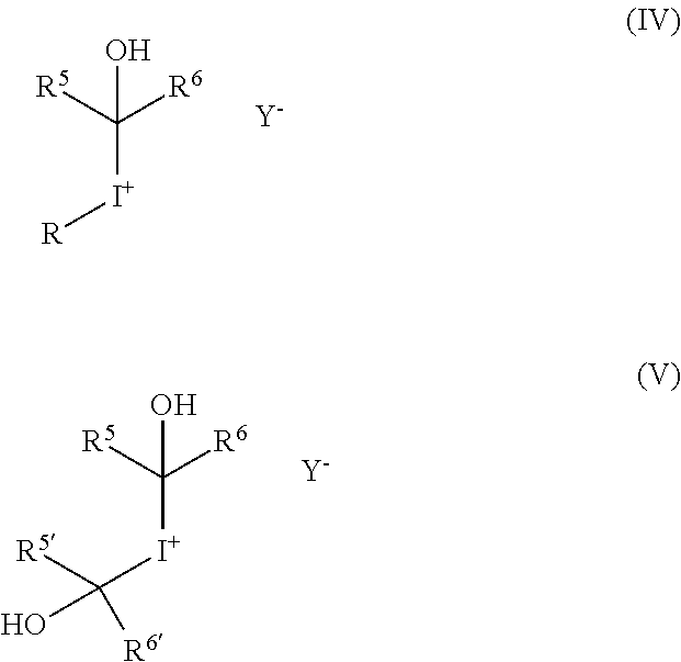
C([I+][R])([R5])([R6])O.[Y].C([I+]C(O)([R6])[R5])([R5])([R6])O.[Y]
